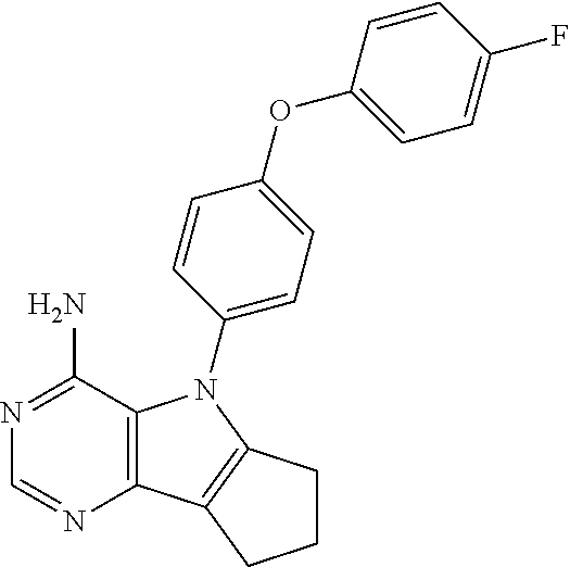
C12=C(C(N)=NC=N1)N(C1=CC=C(OC3=CC=C(F)C=C3)C=C1)C1=C2CCC1
